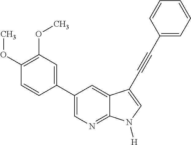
C1(C2=CN=C3C(=C2)C(C#CC2=CC=CC=C2)=CN3[H])=CC(OC)=C(OC)C=C1
